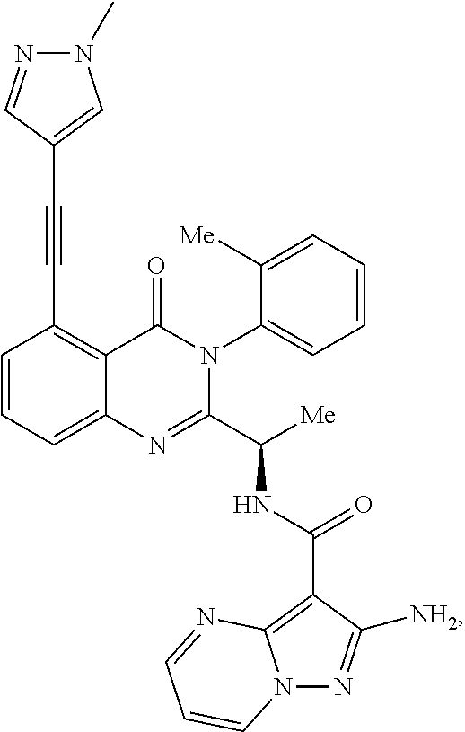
C1(C#CC2=CN(C)N=C2)=C2C(=CC=C1)N=C(C([Me])NC(C1=C3N(N=C1[NH2])C=CC=N3)=O)N(C1=CC=CC=C1[Me])C2=O
